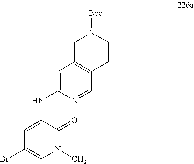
N1=CC2=C(C=C1NC1=CC(Br)=CN(C)C1=O)CN([Boc])CC2
